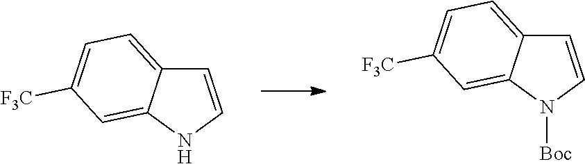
C1=CN([Boc])C2=CC([F3C])=CC=C12.C1=CNC2=CC([F3C])=CC=C12
